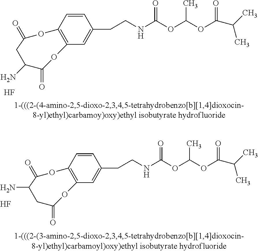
C12=C(C=C(CCNC(OC(OC(C(C)C)=O)C)=O)C=C1)OC(=O)C(N)CC(=O)O2.F.F.C12=C(C=C(CCNC(OC(OC(C(C)C)=O)C)=O)C=C1)OC(=O)CC(N)C(=O)O2
